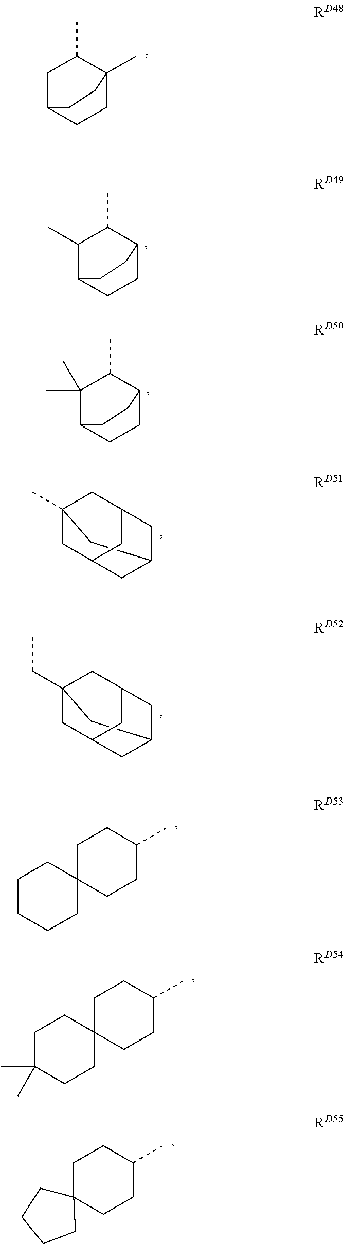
C1C2CCC(C)(C1C)CC2.C1(C)C2CCC(C1C)CC2.C1(C)(C)C2CCC(C1C)CC2.C12CC3(C)CC(CC(C3)C1)C2.C1C2(CCC(C)C1)CCCCC2.C1C2(CCC(C)C1)CCC(C)(C)CC2.C1C2(CCC(C)C1)CCCC2.C12CC3(CC)CC(CC(C3)C1)C2
